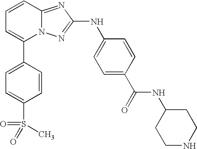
C1(C2=CC=CC3=NC(NC4=CC=C(C(NC5CCNCC5)=O)C=C4)=NN23)=CC=C(S(=O)(C)=O)C=C1
